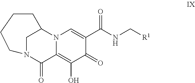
C12=C(O)C(=O)C(C(=O)NC[R1])=CN1C1CN(C2=O)CCCC1
